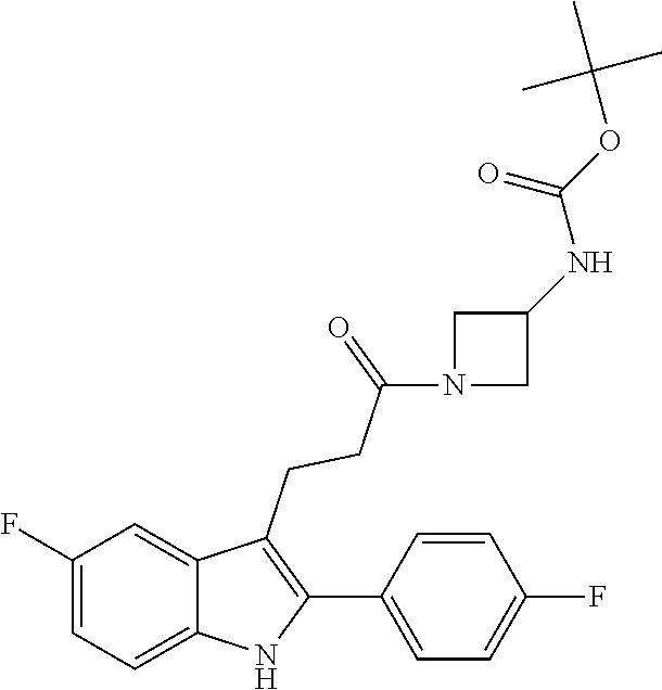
C1=CC(F)=CC=C1C1=C(CCC(N2CC(NC(=O)OC(C)(C)C)C2)=O)C2=CC(F)=CC=C2N1
